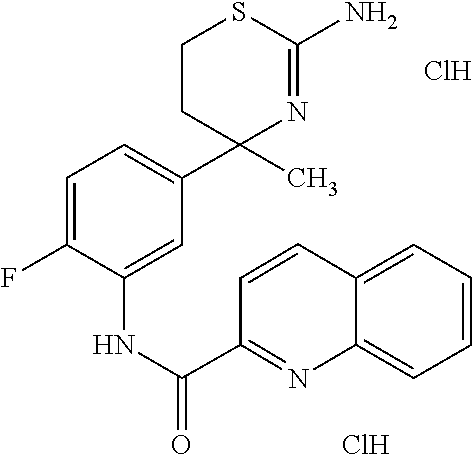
C1=C(F)C(NC(C2=NC3=CC=CC=C3C=C2)=O)=CC(C2(C)N=C(N)SCC2)=C1.Cl.Cl
